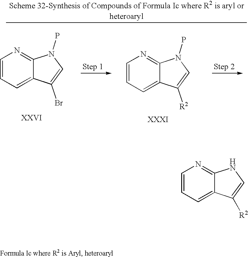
C1=CC=C2C(=N1)NC=C2[R2].C1=CC=C2C(=N1)N(P)C=C2Br.C1=CC=C2C(=N1)N(P)C=C2[R2]
